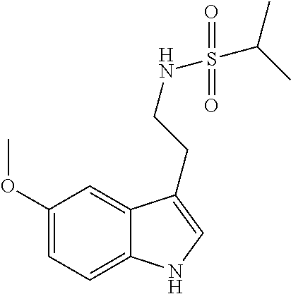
C1(OC)=CC=C2C(=C1)C(CCNS(C(C)C)(=O)=O)=CN2
